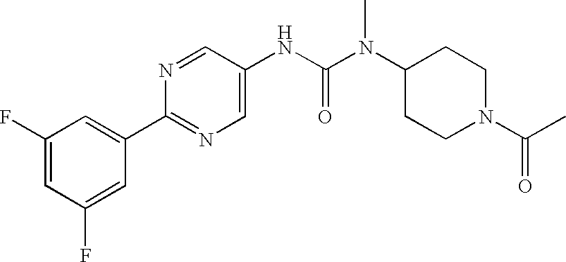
C1(C2=CC(F)=CC(F)=C2)=NC=C(NC(N(C2CCN(C(C)=O)CC2)C)=O)C=N1
